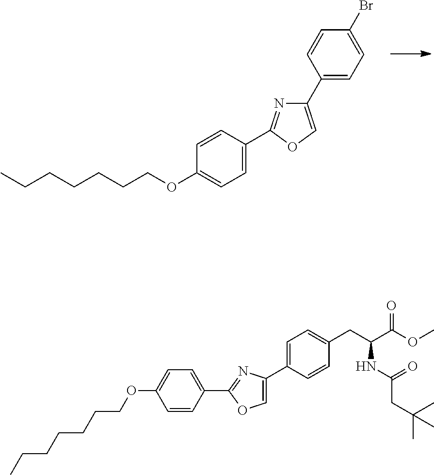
C1=CC(OCCCCCCC)=CC=C1C1=NC(C2=CC=C(Br)C=C2)=CO1.C1=C(OCCCCCCC)C=CC(C2=NC(C3=CC=C(CC(C(OC)=O)NC(=O)CC(C)(C)C)C=C3)=CO2)=C1
